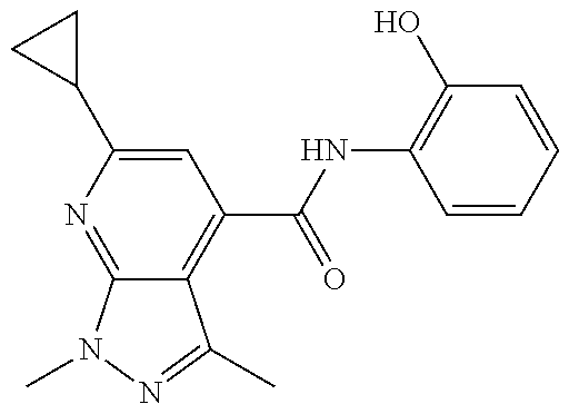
C12=NC(C3CC3)=CC(C(=O)NC3=C(O)C=CC=C3)=C1C(C)=NN2C
